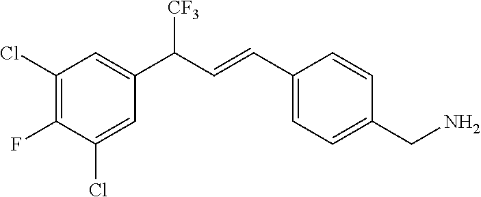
C1(Cl)=C(F)C(Cl)=CC(C(C=CC2=CC=C(CN)C=C2)[CF3])=C1
